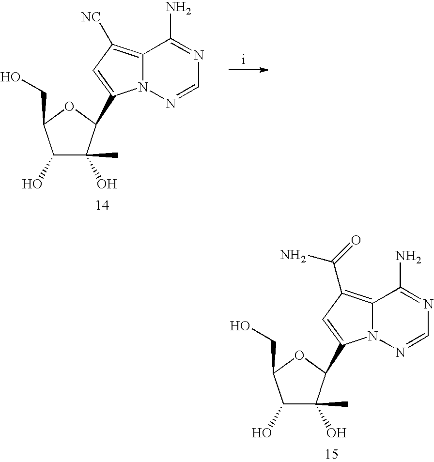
C1(O)C(O)(C)C(C2=CC([NC])=C3N2N=CN=C3N)OC1CO.C1(O)C(O)(C)C(C2=CC(C(=O)N)=C3N2N=CN=C3N)OC1CO
